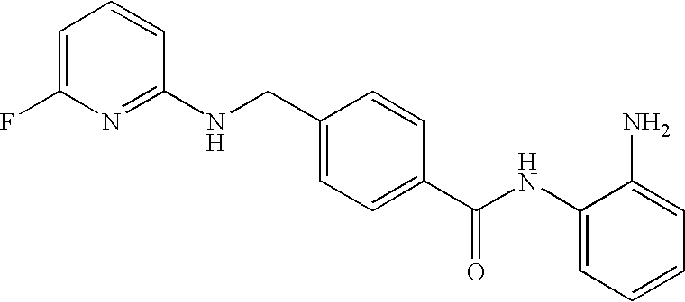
C1(NC(C2=CC=C(CNC3=NC(F)=CC=C3)C=C2)=O)=CC=CC=C1N
